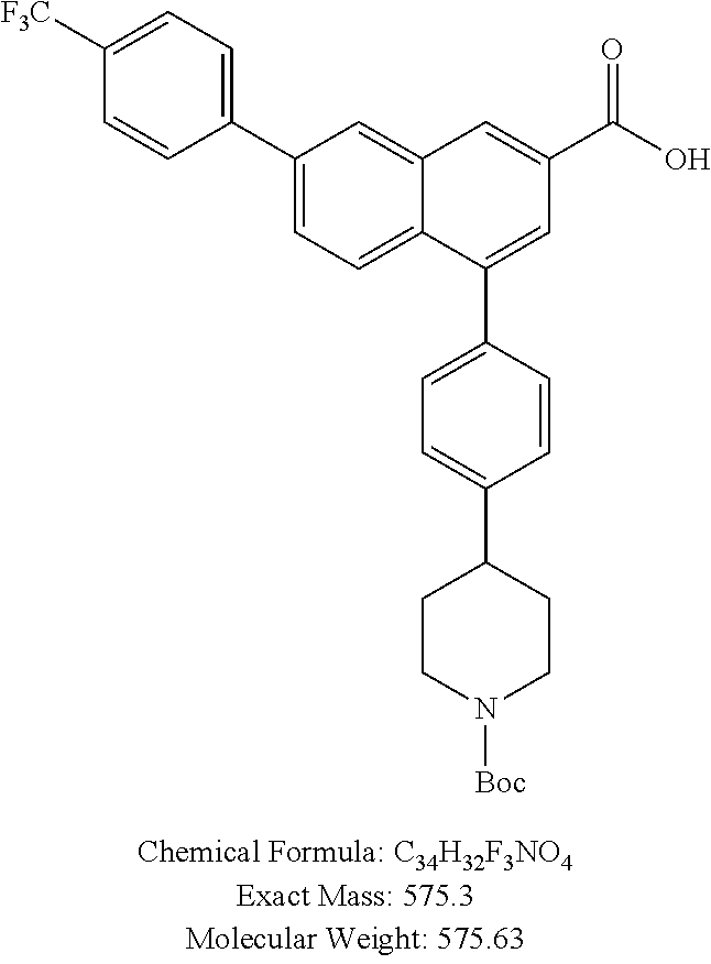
C1=CC(C2=CC=C3C(=C2)C=C(C(=O)O)C=C3C2=CC=C(C3CCN([Boc])CC3)C=C2)=CC=C1[F3C]
